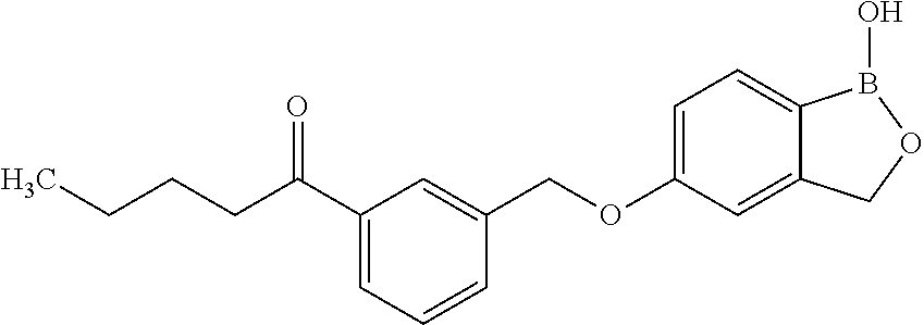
C1=C(OCC2=CC(C(CCCC)=O)=CC=C2)C=C2C(=C1)B(O)OC2
